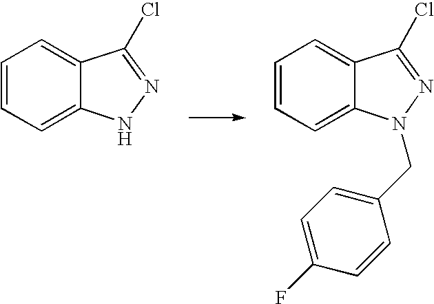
C1=CC=C2C(=C1)C(Cl)=NN2.C1=CC=C2C(=C1)C(Cl)=NN2CC1=CC=C(F)C=C1
